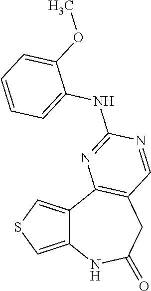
C12=CSC=C1C1=C(CC(=O)N2)C=NC(NC2=CC=CC=C2OC)=N1
